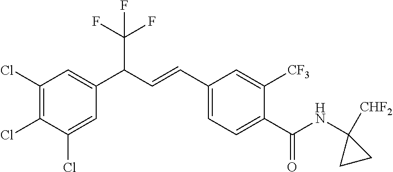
C1(Cl)=CC(C(C=CC2=CC=C(C(NC3([CHF2])CC3)=O)C([CF3])=C2)C(F)(F)F)=CC(Cl)=C1Cl
